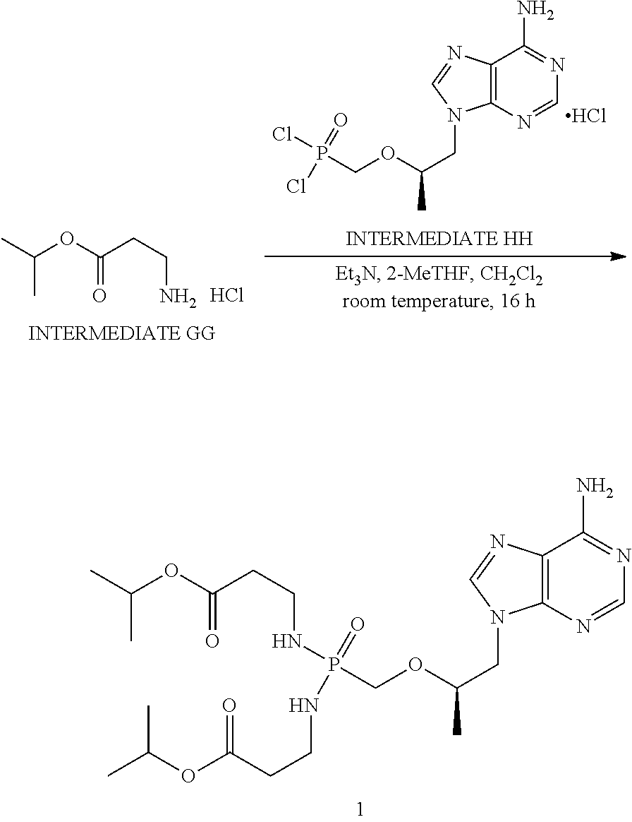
CC(C)OC(CCN)=O.Cl.C12=C(N=CN=C1N)N(CC(C)OCP(Cl)(=O)Cl)C=N2.Cl.C12=C(N=CN=C1N)N(CC(C)OCP(NCCC(OC(C)C)=O)(=O)NCCC(OC(C)C)=O)C=N2
